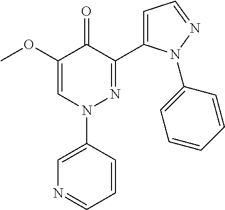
C1=C(N2N=C(C3=CC=NN3C3=CC=CC=C3)C(=O)C(OC)=C2)C=CC=N1
